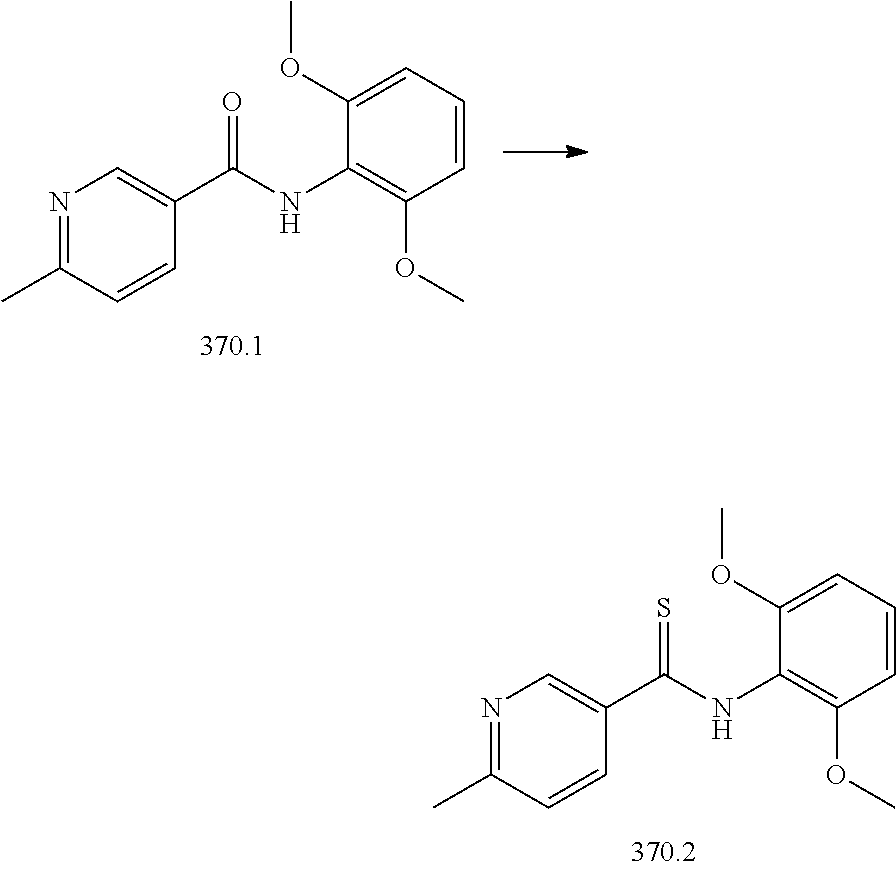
C1(NC(C2=CN=C(C)C=C2)=S)=C(OC)C=CC=C1OC.C1(NC(C2=CN=C(C)C=C2)=O)=C(OC)C=CC=C1OC
